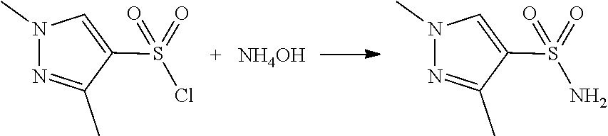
N1(C)N=C(C)C(S(=O)(=O)Cl)=C1.[NH4OH].N1(C)N=C(C)C(S(=O)(=O)N)=C1
